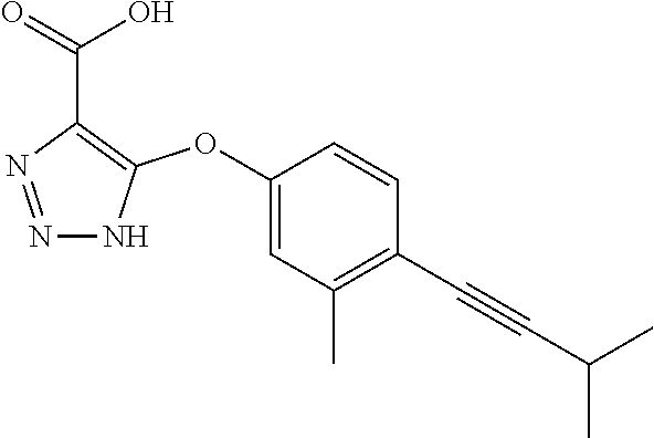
C1(OC2=C(C(=O)O)N=NN2)=CC(C)=C(C#CC(C)C)C=C1
